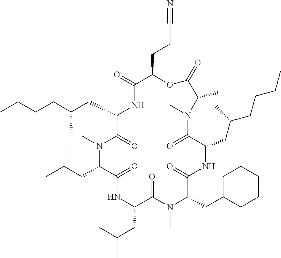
C1(CC(CCCC)C)C(=O)N(C)C(CC(C)C)C(=O)NC(CC(C)C)C(=O)N(C)C(CC2CCCCC2)C(=O)NC(CC(CCCC)C)C(=O)N(C)C(C)C(=O)OC(CCC#N)C(=O)N1
